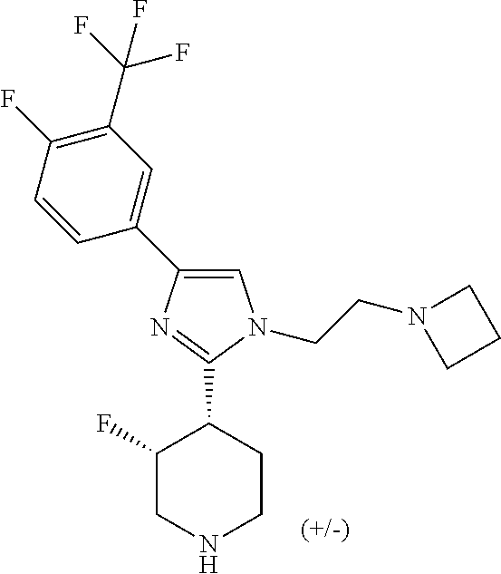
C1(F)CNCCC1C1=NC(C2=CC(C(F)(F)F)=C(F)C=C2)=CN1CCN1CCC1
